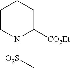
C1CN([O2S]C)C([CO2Et])CC1
